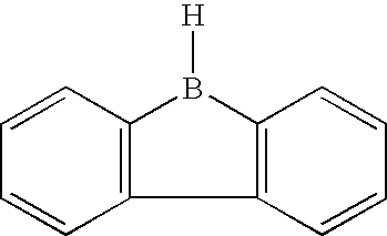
C1=CC=CC2=C1B([H])C1=C2C=CC=C1
